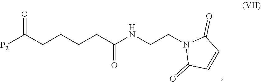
[P2]C(CCCCC(NCCN1C(=O)C=CC1=O)=O)=O
